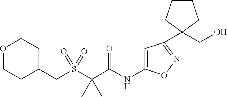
C1(NC(C(S(CC2CCOCC2)(=O)=O)(C)C)=O)=CC(C2(CO)CCCC2)=NO1
